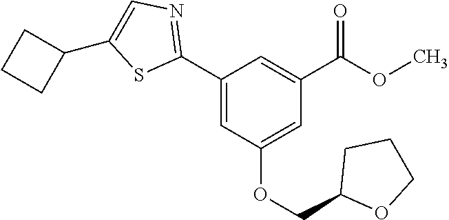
C1(C2=NC=C(C3CCC3)S2)=CC(OCC2OCCC2)=CC(C(OC)=O)=C1
